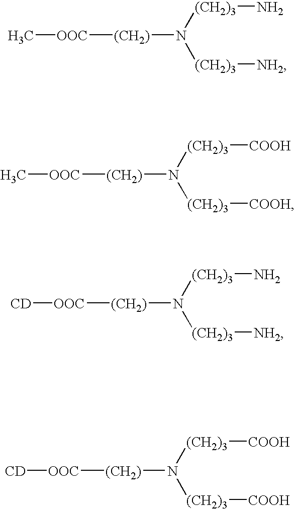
C[OOC][(CH2)]N([(CH2)3][NH2])[(CH2)3]N.C[OOC][(CH2)]N([(CH2)3][COOH])[(CH2)3][COOH].[CD][OOC][(CH2)]N([(CH2)3][NH2])[(CH2)3]N.[CD][OOC][(CH2)]N([(CH2)3][COOH])[(CH2)3][COOH]
